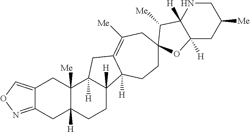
C12=CON=C1CC1([H])C([Me])(C2)C2([H])C([H])(CC1)C1([H])C(=C([Me])CC3(CC1)C([Me])C1([H])C([H])(CC([Me])CN1)O3)C2
